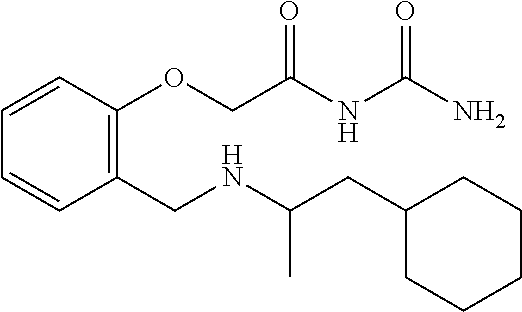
C1(CC(NCC2=C(OCC(NC(N)=O)=O)C=CC=C2)C)CCCCC1
